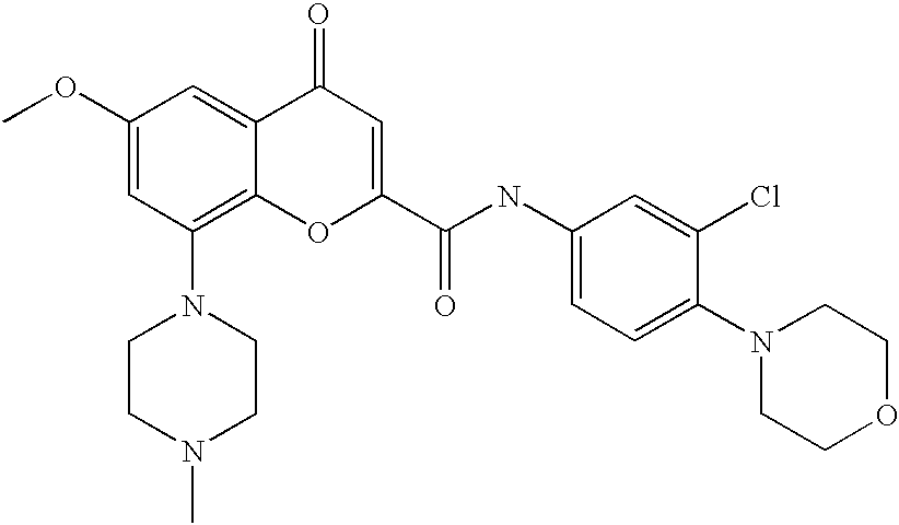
C1(OC)=CC(N2CCN(C)CC2)=C2C(=C1)C(=O)C=C(C(NC1=CC=C(N3CCOCC3)C(Cl)=C1)=O)O2
